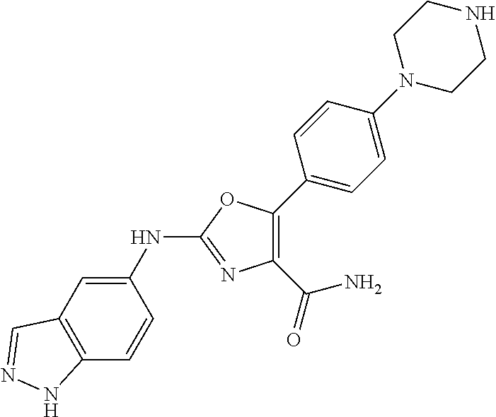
C1(NC2=NC(C(=O)N)=C(C3=CC=C(N4CCNCC4)C=C3)O2)=CC2=C(C=C1)NN=C2
